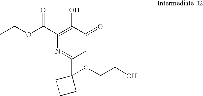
C1(C(OCC)=O)=C(O)C(=O)CC(C2(OCCO)CCC2)=N1
